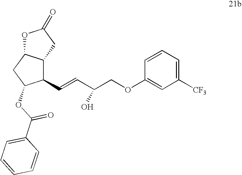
C1([CF3])=CC=CC(OCC(C=CC2C3C(CC2OC(=O)C2=CC=CC=C2)OC(=O)C3)O)=C1
